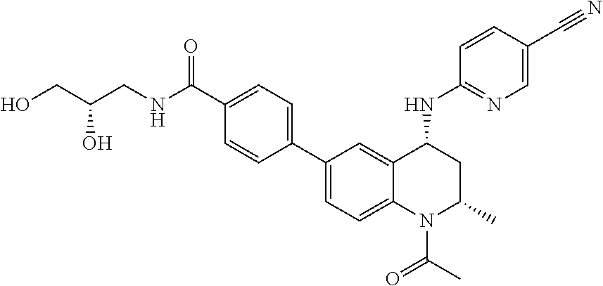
N(C(C1=CC=C(C2=CC=C3C(=C2)C(NC2=NC=C(C#N)C=C2)CC(C)N3C(C)=O)C=C1)=O)CC(CO)O
